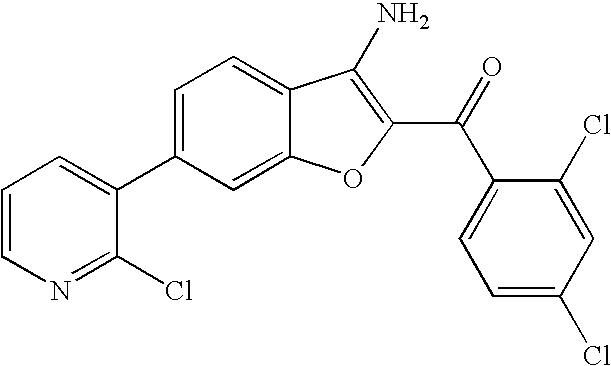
C1=CN=C(Cl)C(C2=CC=C3C(=C2)OC(C(C2=CC=C(Cl)C=C2Cl)=O)=C3N)=C1
